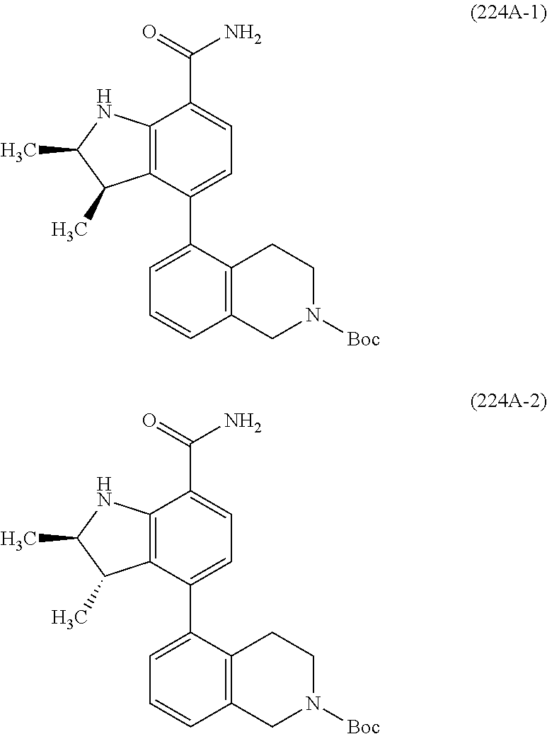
C12=C(C(C3=CC=CC4=C3CCN([Boc])C4)=CC=C1C(=O)N)C(C)C(C)N2.C12=C(C(C3=CC=CC4=C3CCN([Boc])C4)=CC=C1C(=O)N)C(C)C(C)N2
